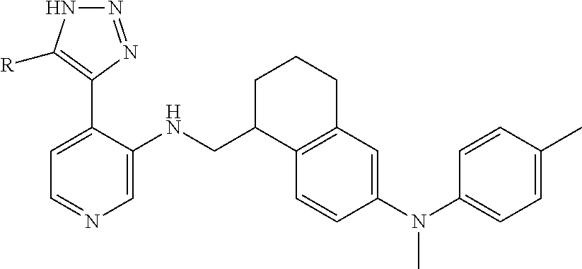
C1=C(C2=C([R])NN=N2)C(NCC2C3=C(CCC2)C=C(N(C2=CC=C(C)C=C2)C)C=C3)=CN=C1
